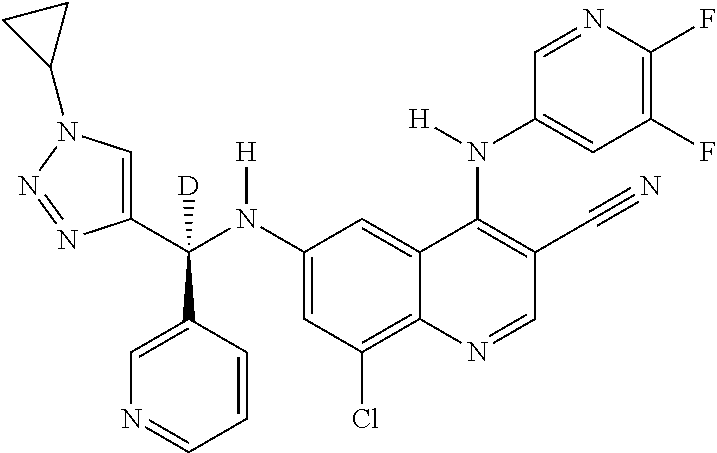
C1(N(C(C2=CN(C3CC3)N=N2)(C2=CN=CC=C2)[D])[H])=CC(Cl)=C2C(=C1)C(N(C1=CC(F)=C(F)N=C1)[H])=C(C#N)C=N2
